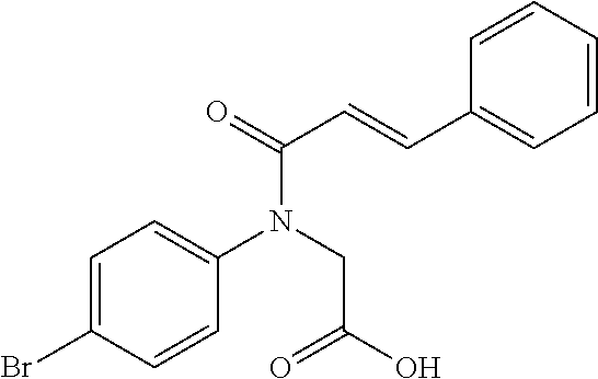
C1(Br)=CC=C(N(CC(O)=O)C(C=CC2=CC=CC=C2)=O)C=C1
